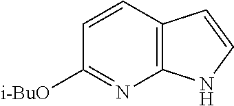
C12=C(C=CC([i-BuO])=N1)C=CN2
